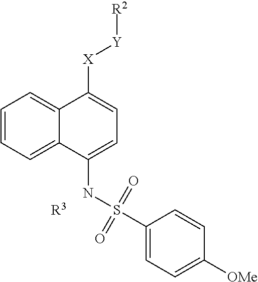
[X](C1=CC=C(NS(C2=CC=C([OMe])C=C2)(=O)=O)C2=CC=CC=C12)[Y][R2].[R3]
